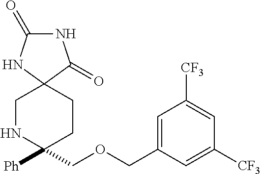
C1(COCC2=CC([CF3])=CC([CF3])=C2)([Ph])CCC2(CN1)C(=O)NC(=O)N2
